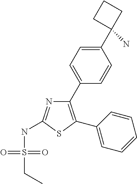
N1=C(NS(CC)(=O)=O)SC(C2=CC=CC=C2)=C1C1=CC=C(C2(N)CCC2)C=C1
